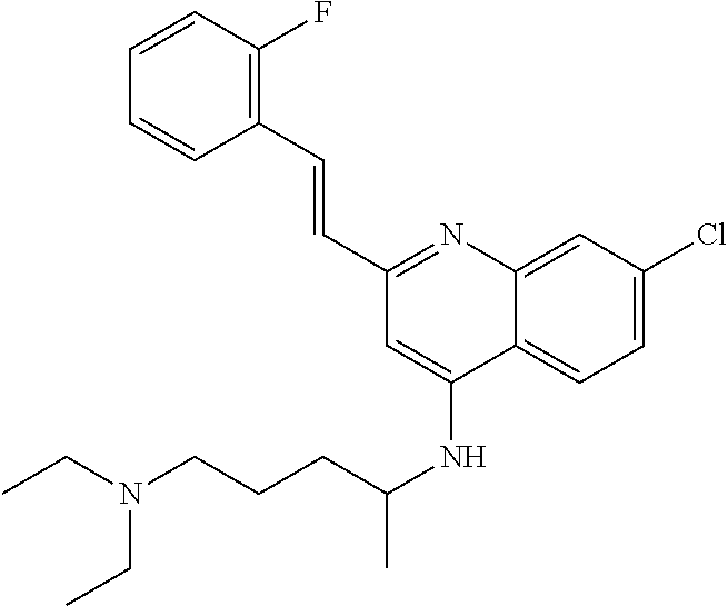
C1(C=CC2=C(F)C=CC=C2)=NC2=CC(Cl)=CC=C2C(NC(C)CCCN(CC)CC)=C1
